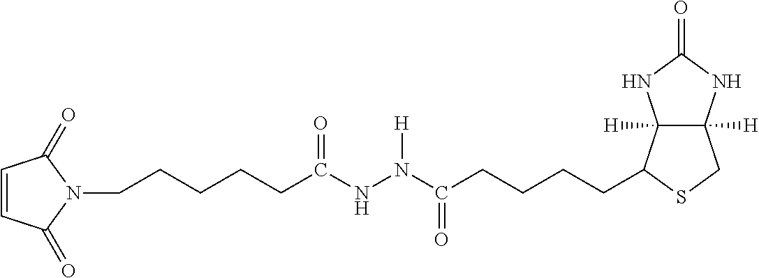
N(C(CCCCC1C2([H])C([H])(CS1)NC(=O)N2)=O)(NC(CCCCCN1C(=O)C=CC1=O)=O)[H]
